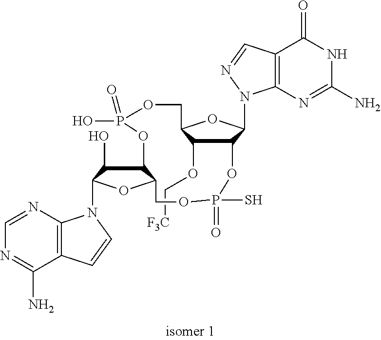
C12=C(N=CN=C1N)N(C1C(O)C3C(O1)COP(S)(=O)OC1C(N4C5=C(C(=O)NC(N)=N5)C=N4)OC(COP(=O)(O)O3)C1OC[F3C])C=C2
